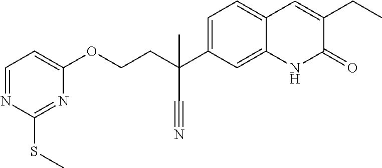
C(C1=CC=C2C(=C1)NC(=O)C(CC)=C2)(CCOC1=CC=NC(SC)=N1)(C#N)C
